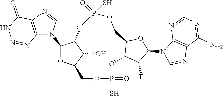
C12=C(N=CN1C1OC3C(O)C1OP(S)(=O)OCC1C(OP(=O)(S)OC3)C(F)C(N3C=NC4=C3N=CN=C4N)O1)C(=O)NN=N2
